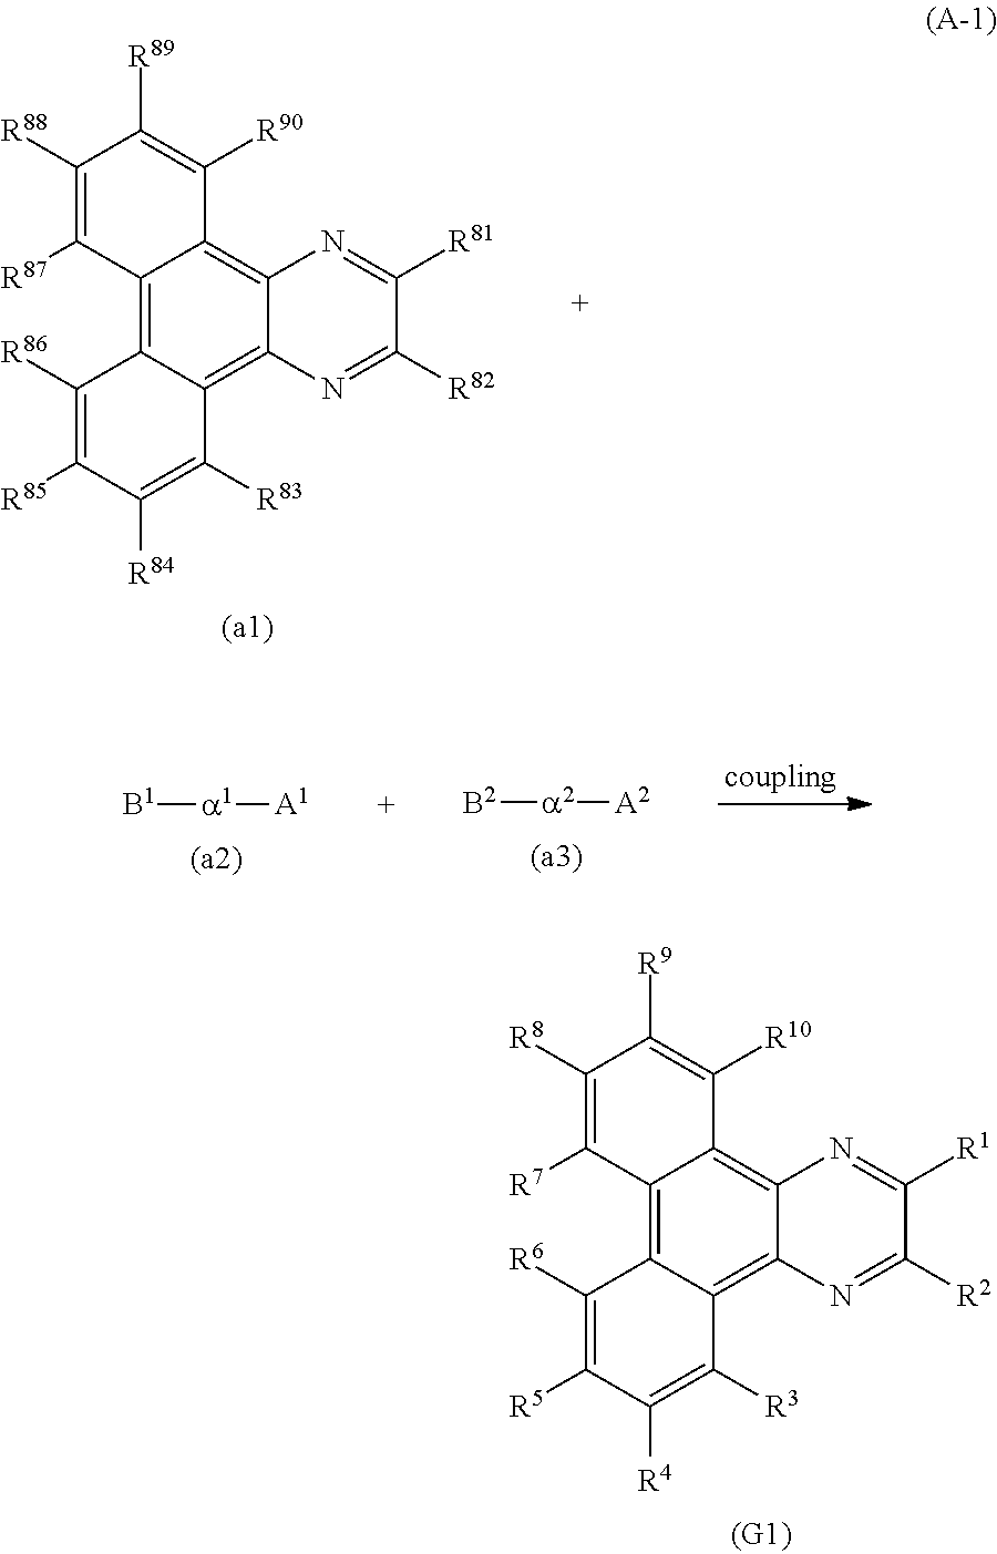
C12=C3C(=C4C(=C1C([R90])=C([R89])C([R88])=C2[R87])N=C([R81])C([R82])=N4)C([R83])=C([R84])C([R85])=C3[R86].[B1][a1][A1].[B2][a2][A2].C12=C3C(=C4C(=C1C([R10])=C([R9])C([R8])=C2[R7])N=C([R1])C([R2])=N4)C([R3])=C([R4])C([R5])=C3[R6]
